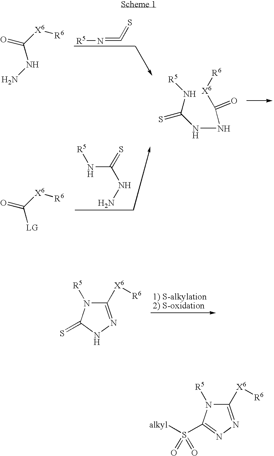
[X6](C(NN)=O)[R6].[R5]N=C=S.[X6](C([LG])=O)[R6].NNC(=S)N[R5].[R5]NC(NNC([X6][R6])=O)=S.C1([X6][R6])=NNC(=S)N1[R5].C1([X6][R6])=NN=C(S([alkyl])(=O)=O)N1[R5]
